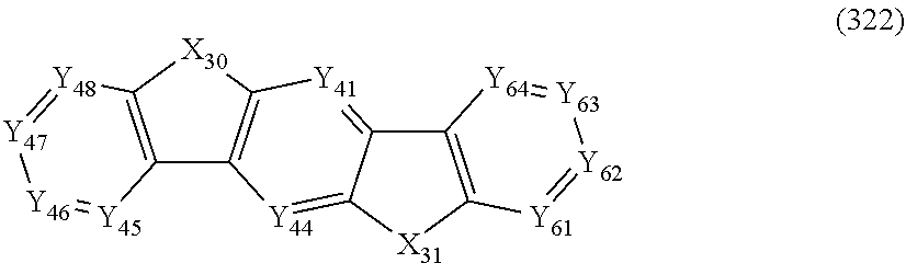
C12=C([X30]C3=C1[Y44]=C1C(=[Y41]3)C3=C([X31]1)[Y61]=[Y62][Y63]=[Y64]3)[Y48]=[Y47][Y46]=[Y45]2
